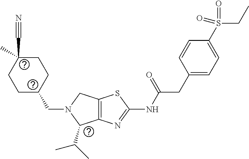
C1C(CN2C(C(C)C)C3=C(C2)SC(NC(CC2=CC=C(S(CC)(=O)=O)C=C2)=O)=N3)CCC(C#N)(C)C1
